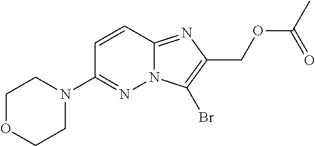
C1=CC2=NC(COC(C)=O)=C(Br)N2N=C1N1CCOCC1
